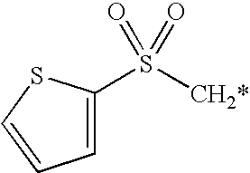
C1=C(S([CH2*])(=O)=O)SC=C1
